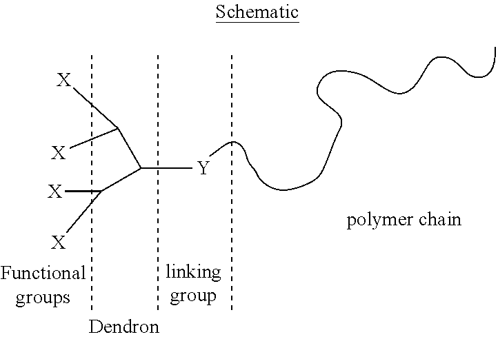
[Y]C(C([X])[X])C([X])[X]
